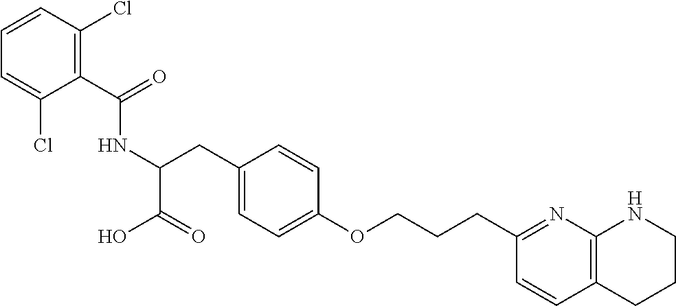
C(NC(C(=O)O)CC1=CC=C(OCCCC2=NC3=C(C=C2)CCCN3)C=C1)(C1=C(Cl)C=CC=C1Cl)=O
